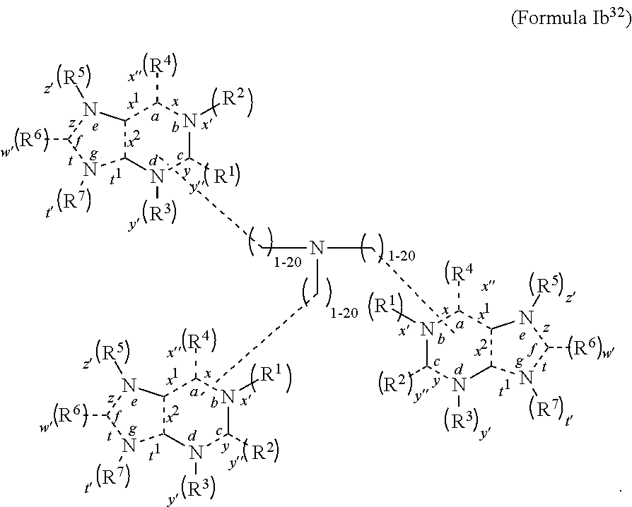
CCN(CC)CC.C12C(N([R3])C([R2])N([R1])C1[R4])N([R7])C([R6])N2[R5].C12C(N([R3])C([R1])N([R2])C1[R4])N([R7])C([R6])N2[R5].C12C(N([R3])C([R2])N([R1])C1[R4])N([R7])C([R6])N2[R5]
